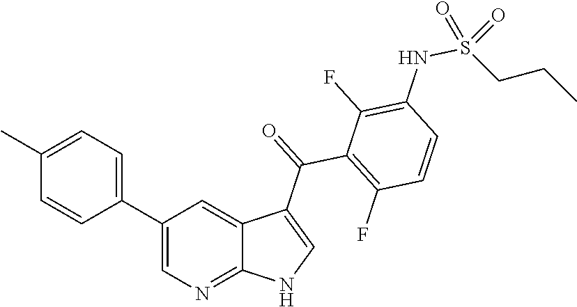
C1(C2=CC=C(C)C=C2)=CN=C2C(=C1)C(C(C1=C(F)C=CC(NS(CCC)(=O)=O)=C1F)=O)=CN2
